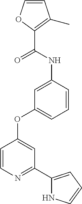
C1=COC(C(NC2=CC(OC3=CC(C4=CC=CN4)=NC=C3)=CC=C2)=O)=C1C
